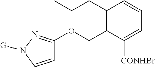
C1=CN([G])N=C1OCC1=C(CCC)C=CC=C1[CONHBr]
